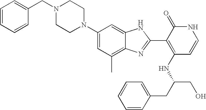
C1(C)=C2C(=CC(N3CCN(CC4=CC=CC=C4)CC3)=C1)NC(C1=C(NC(CO)CC3=CC=CC=C3)C=CNC1=O)=N2
